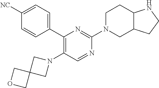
C1(C2=CC=C([NC])C=C2)=C(N2CC3(C2)COC3)C=NC(N2CC3C(CC2)NCC3)=N1
